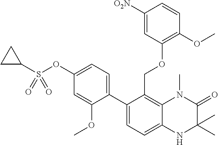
C12=C(COC3=C(OC)C=CC([O2N])=C3)C(C3=CC=C(OS(C4CC4)(=O)=O)C=C3OC)=CC=C1NC(C)(C)C(=O)N2C
